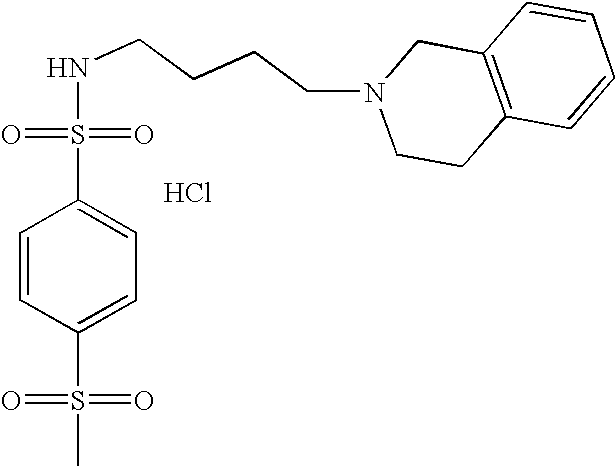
C1(S(=O)(=O)NCCCCN2CCC3=C(C2)C=CC=C3)=CC=C(S(C)(=O)=O)C=C1.Cl
